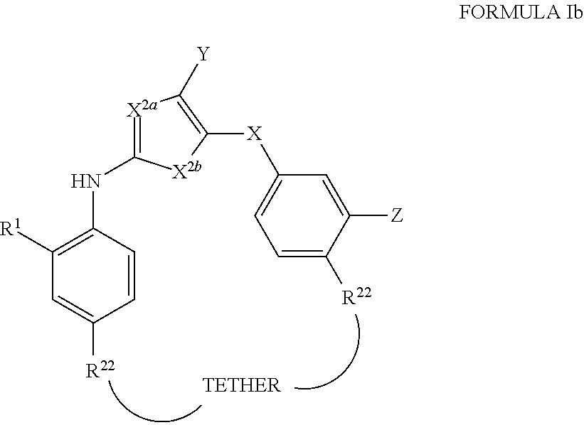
C1=C([R22])C=CC(NC2=[X2a]C([Y])=C([X]C3=CC=C([R22])C([Z])=C3)[X2b]2)=C1[R1]
